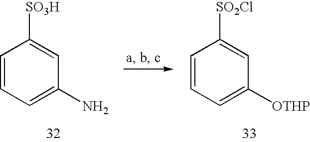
C1=CC=C(N)C=C1[SO3H].C1=CC=C([OTHP])C=C1[SO2Cl]
